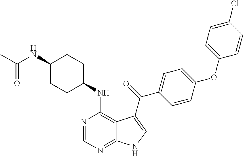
C1(NC(C)=O)CCC(NC2=C3C(=NC=N2)NC=C3C(=O)C2=CC=C(OC3=CC=C(Cl)C=C3)C=C2)CC1
